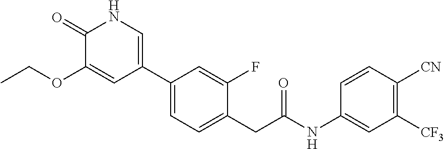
C1(C2=CNC(=O)C(OCC)=C2)=CC=C(CC(NC2=CC([CF3])=C([CN])C=C2)=O)C(F)=C1
